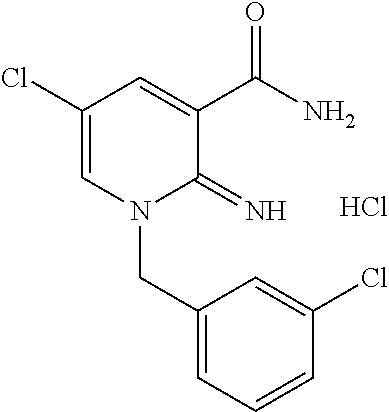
C1(Cl)=CN(CC2=CC=CC(Cl)=C2)C(=N)C(C(N)=O)=C1.Cl
